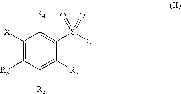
C1([X])=C([R5])C([R6])=C([R7])C(S(Cl)(=O)=O)=C1[R4]
